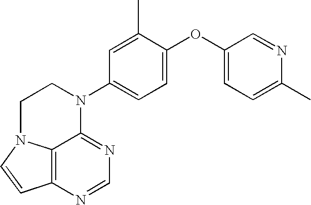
C12=C3N(C=C1)CCN(C1=CC=C(OC4=CC=C(C)N=C4)C(C)=C1)C3=NC=N2
